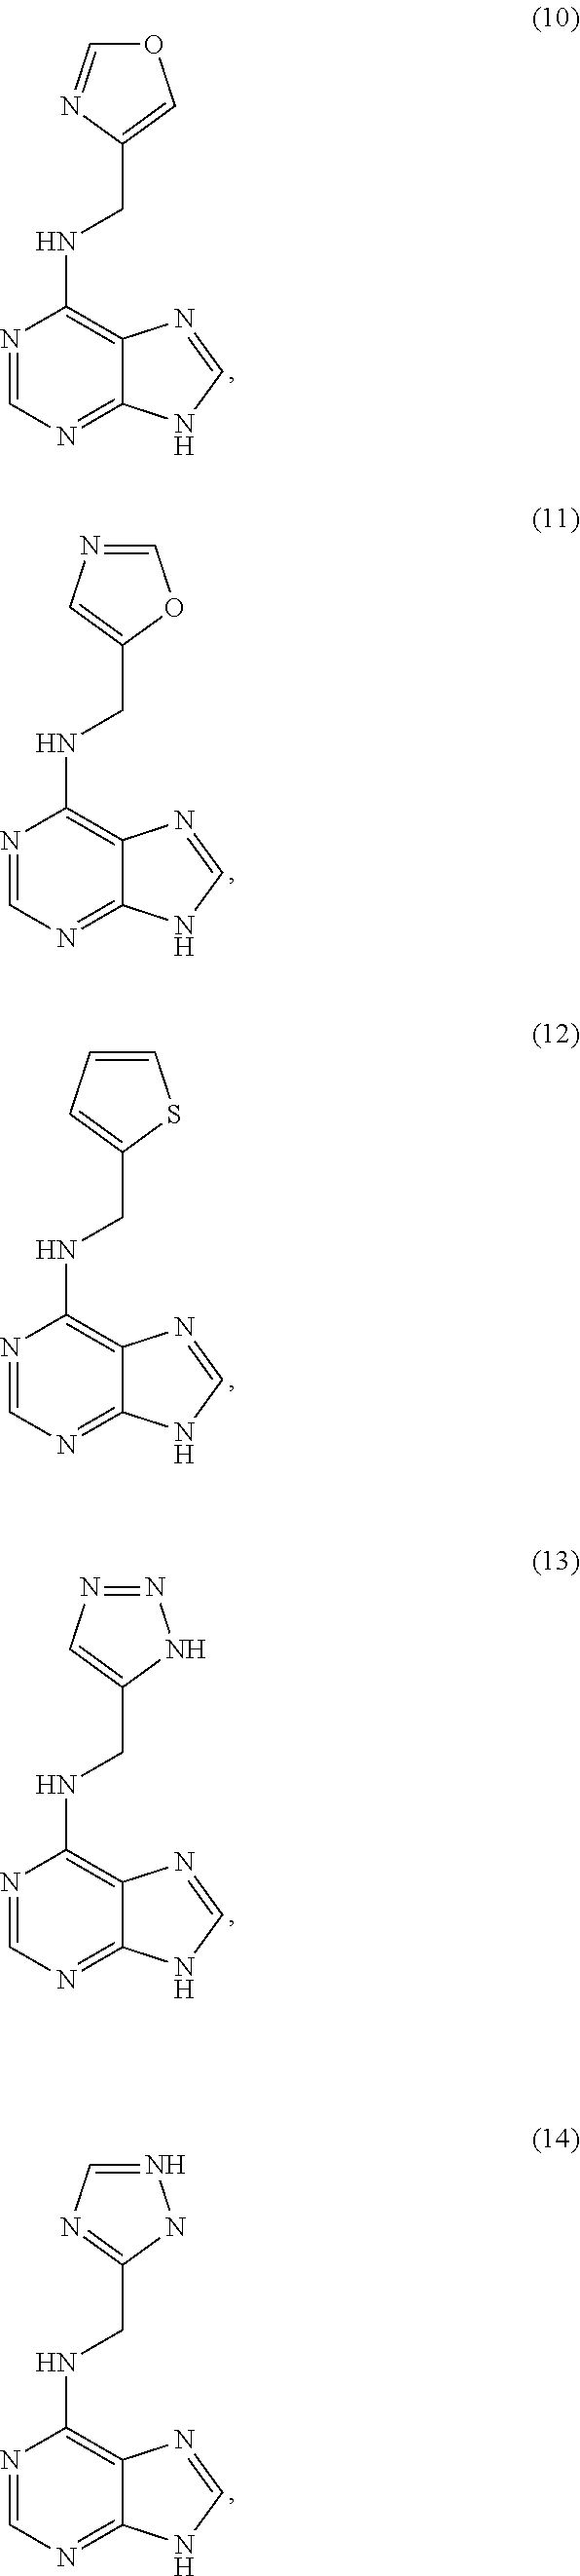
N1=CN=C2C(=C1NCC1=COC=N1)N=CN2.N1=CN=C2C(=C1NCC1=CN=CO1)N=CN2.N1=CN=C2C(=C1NCC1=CC=CS1)N=CN2.N1=CN=C2C(=C1NCC1=CN=NN1)N=CN2.N1=CN=C2C(=C1NCC1=NC=NN1)N=CN2
